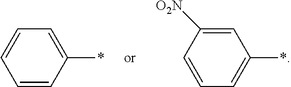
C1=CC=CC(*)=C1.C1([O2N])=CC(*)=CC=C1
